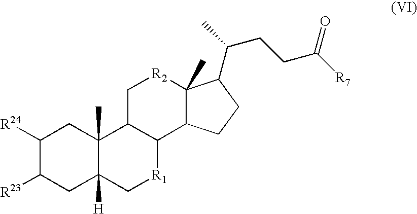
C1([R24])C([R23])CC2([H])C(C)(C1)C1C([R1]C2)C2C(C)([R2]C1)C(C(CCC([R7])=O)C)CC2
